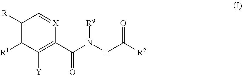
C1([R])=C([R1])C([Y])=C(C(=O)N([R9])[L]C([R2])=O)[X]=C1
